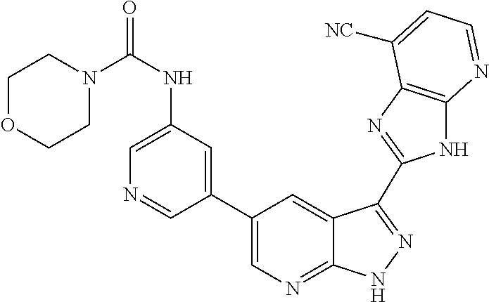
C1(C2=CN=C3C(=C2)C(C2=NC4=C(N2)N=CC=C4[NC])=NN3)=CC(NC(N2CCOCC2)=O)=CN=C1
